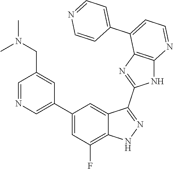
C1=NC=C(C2=CC(F)=C3C(=C2)C(C2=NC4=C(N2)N=CC=C4C2=CC=NC=C2)=NN3)C=C1CN(C)C
